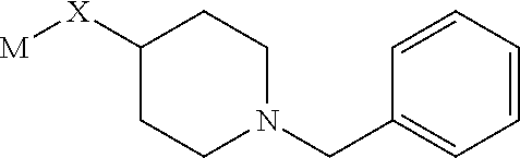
[M][X]C1CCN(CC2=CC=CC=C2)CC1
